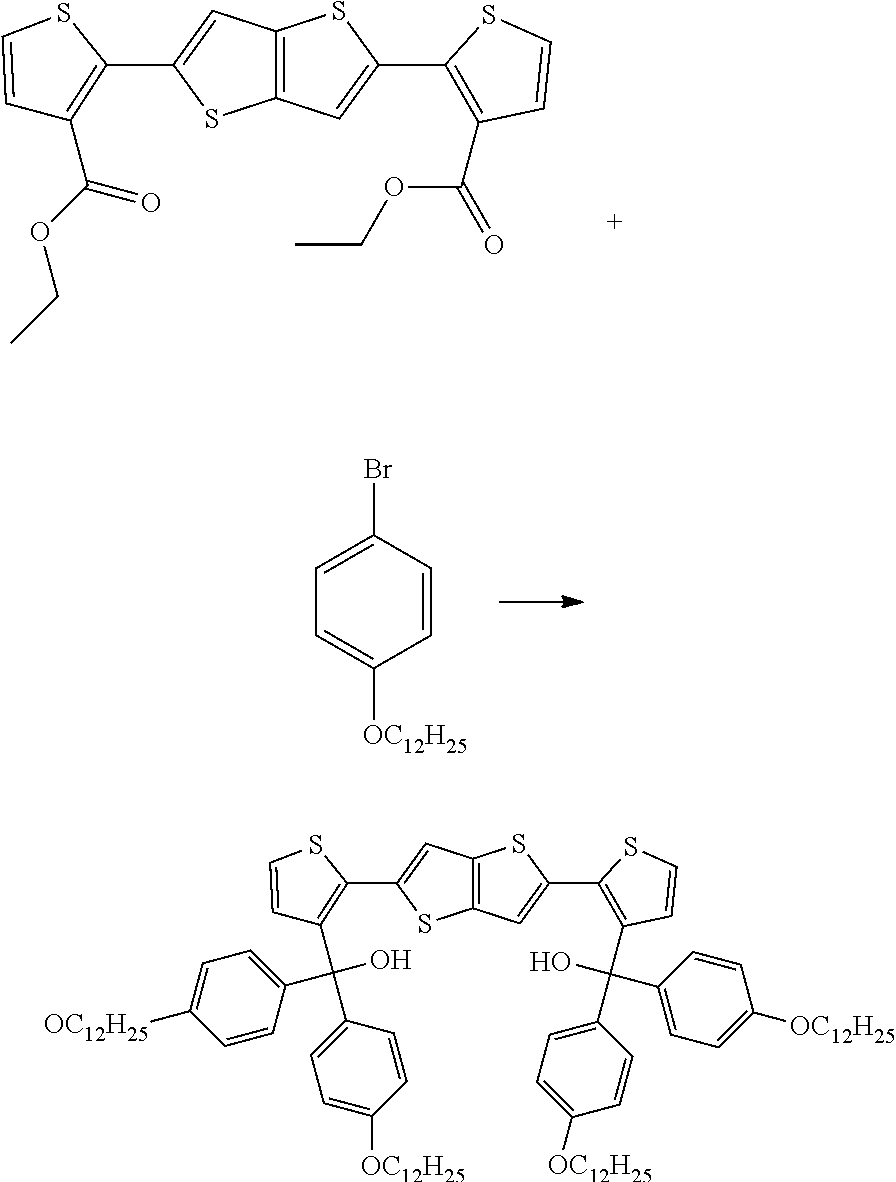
C12=C(C=C(C3=C(C(=O)OCC)C=CS3)S1)SC(C1=C(C(OCC)=O)C=CS1)=C2.C1=C(Br)C=CC([OC12H25])=C1.C12=C(C=C(C3=C(C(O)(C4=CC=C([OC12H25])C=C4)C4=CC=C([OC12H25])C=C4)C=CS3)S1)SC(C1=C(C(C3=CC=C([OC12H25])C=C3)(O)C3=CC=C([OC12H25])C=C3)C=CS1)=C2
